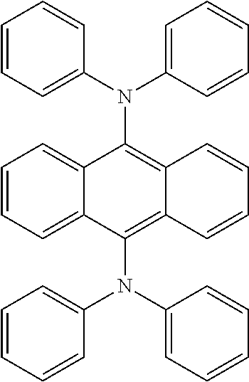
C1=CC=C2C(=C1)C(N(C1=CC=CC=C1)C1=CC=CC=C1)=C1C(=C2N(C2=CC=CC=C2)C2=CC=CC=C2)C=CC=C1
